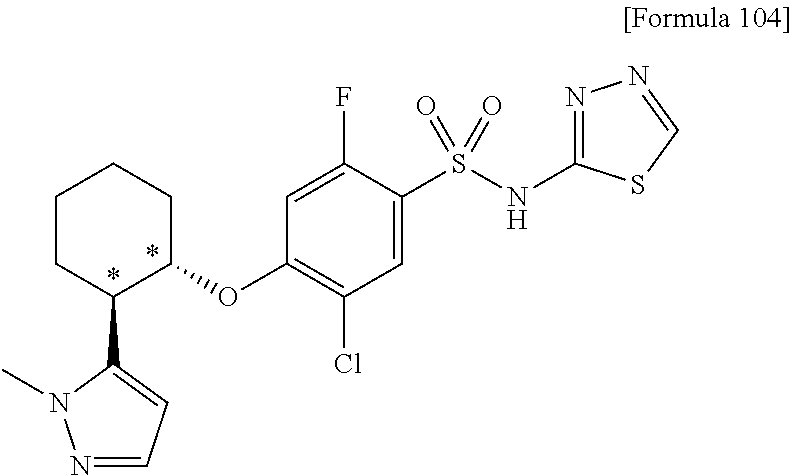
C1(S(NC2=NN=CS2)(=O)=O)=CC(Cl)=C(OC2CCCCC2C2=CC=NN2C)C=C1F
